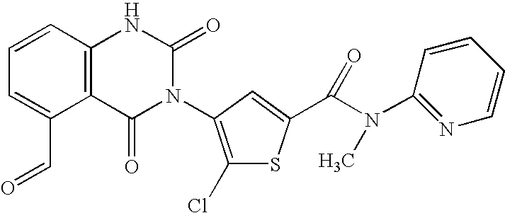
C12=C(C=CC=C1C=O)NC(=O)N(C1=C(Cl)SC(C(N(C3=NC=CC=C3)C)=O)=C1)C2=O
